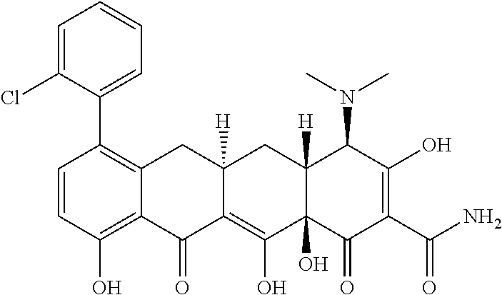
C1=CC(O)=C2C(=C1C1=CC=CC=C1Cl)CC1([H])C(=C(O)C3(O)C([H])(C1)C(N(C)C)C(O)=C(C(N)=O)C3=O)C2=O
